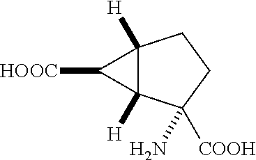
C12([H])C([H])(C(N)([COOH])CC1)C2[HOOC]
